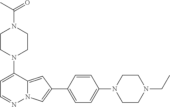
C1CN(C2=CC=NN3C2=CC(C2=CC=C(N4CCN(CC)CC4)C=C2)=C3)CCN1C(C)=O
